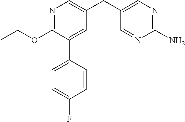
C1(OCC)=NC=C(CC2=CN=C(N)N=C2)C=C1C1=CC=C(F)C=C1
